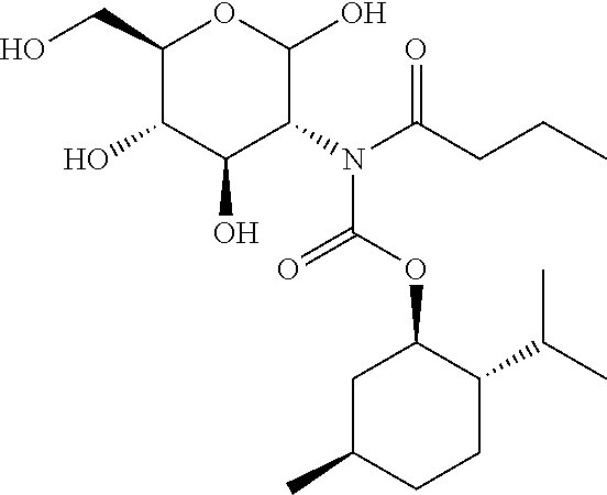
C1(CO)C(O)C(O)C(N(C(CCC)=O)C(OC2C(C(C)C)CCC(C)C2)=O)C(O)O1
